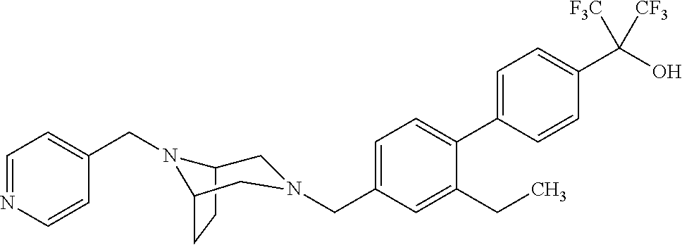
C1=C(C2=CC=C(CN3CC4CCC(N4CC4=CC=NC=C4)C3)C=C2CC)C=CC(C(O)([F3C])[CF3])=C1
